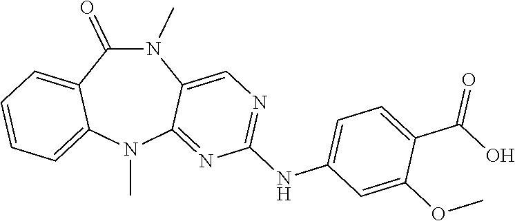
N1(C)C(=O)C2=CC=CC=C2N(C)C2=NC(NC3=CC=C(C(=O)O)C(OC)=C3)=NC=C12
